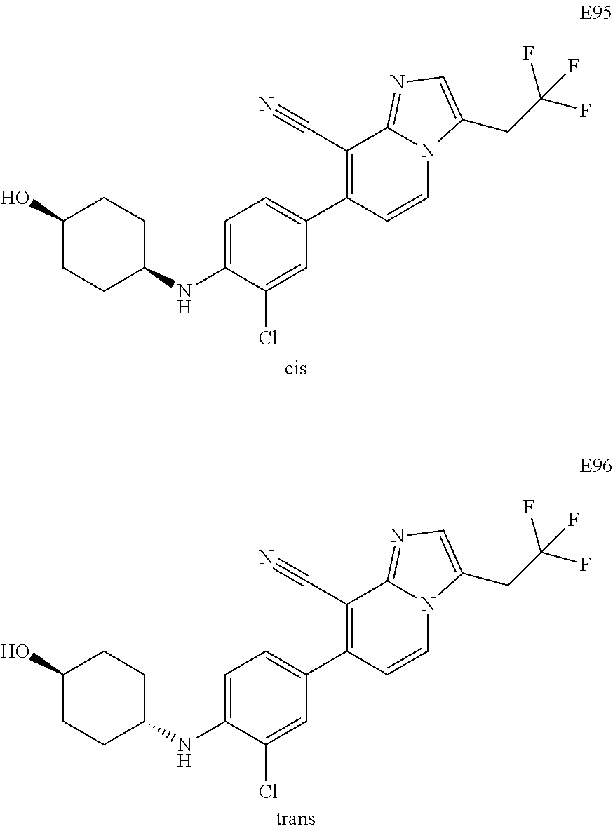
C1(O)CCC(NC2=CC=C(C3=C(C#N)C4=NC=C(CC(F)(F)F)N4C=C3)C=C2Cl)CC1.C1(O)CCC(NC2=CC=C(C3=C(C#N)C4=NC=C(CC(F)(F)F)N4C=C3)C=C2Cl)CC1
